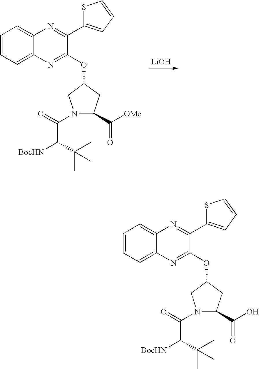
C1=CC=C2C(=C1)N=C(C1=CC=CS1)C(OC1CC(C([OMe])=O)N(C(=O)C(C(C)(C)C)[BocHN])C1)=N2.[LiOH].C1=CC=C2C(=C1)N=C(C1=CC=CS1)C(OC1CC(C(O)=O)N(C(=O)C(C(C)(C)C)[BocHN])C1)=N2
